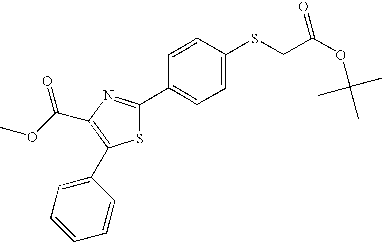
C(C1=C(C2=CC=CC=C2)SC(C2=CC=C(SCC(OC(C)(C)C)=O)C=C2)=N1)(OC)=O
